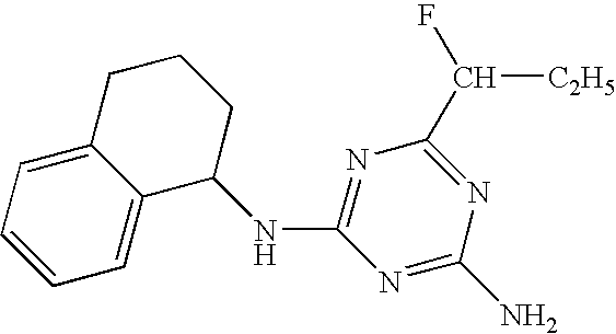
C1=CC=C2C(=C1)C(NC1=NC(C(F)[C2H5])=NC(N)=N1)CCC2
